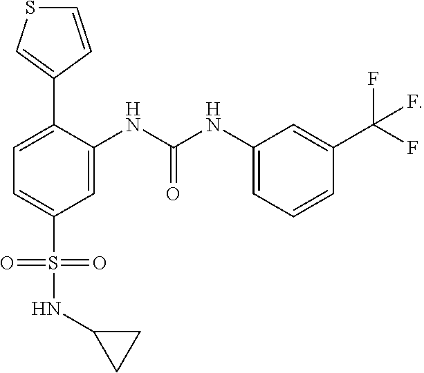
C1=C(NC(NC2=CC=CC(C(F)(F)F)=C2)=O)C(C2=CSC=C2)=CC=C1S(NC1CC1)(=O)=O
